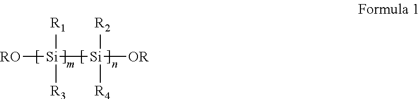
[RO][Si]([Si]([OR])([R4])[R2])([R3])[R1]
